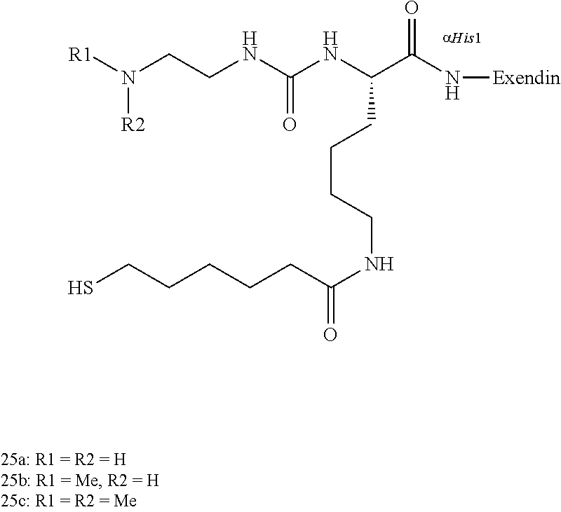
[R1]N([R2])CCNC(=O)NC(CCCCNC(CCCCCS)=O)C(N[Exendin])=O
